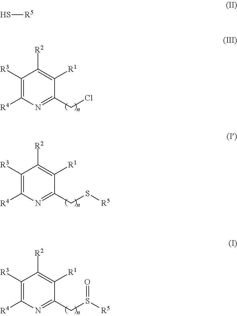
C1([R3])=C([R4])N=C(CCl)C([R1])=C1[R2].C1([R3])=C([R4])N=C(CS[R5])C([R1])=C1[R2].C1([R3])=C([R4])N=C(CS([R5])=O)C([R1])=C1[R2].S[R5]
